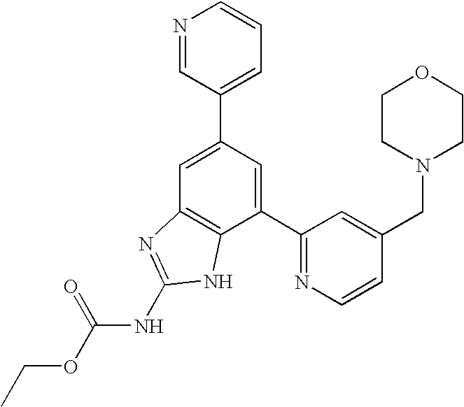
N1=CC(C2=CC3=C(C(C4=NC=CC(CN5CCOCC5)=C4)=C2)NC(NC(OCC)=O)=N3)=CC=C1
